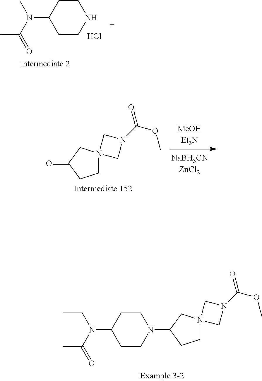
C1CC(N(C(=O)C)C)CCN1.Cl.N12(CCC(=O)C1)CN(C(=O)OC)C2.N1(C2CCN3(C2)CN(C(=O)OC)C3)CCC(N(CC)C(C)=O)CC1
